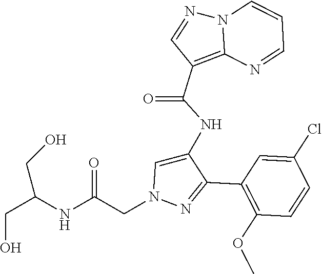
C1(C2=NN(CC(NC(CO)CO)=O)C=C2NC(C2=C3N(N=C2)C=CC=N3)=O)=C(OC)C=CC(Cl)=C1
